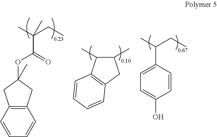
C12=C(C=CC=C1)CC(OC(C(C)(CC)C)=O)(C)C2.C1(C)C(C)C2=C(C1)C=CC=C2.C1(C(C)CC)=CC=C(O)C=C1
